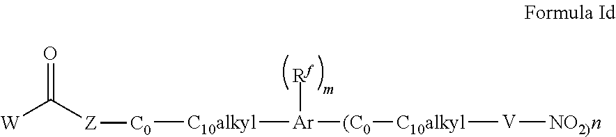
[Ar]([C10alkyl][C0][Z]C(=O)[W])([Rf])[(C0][C10alkyl][V][NO2)n]
